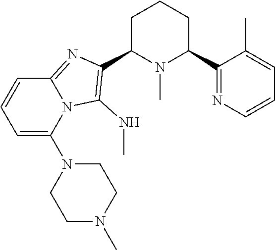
C1C(C2=C(NC)N3C(=N2)C=CC=C3N2CCN(C)CC2)N(C)C(C2=NC=CC=C2C)CC1
